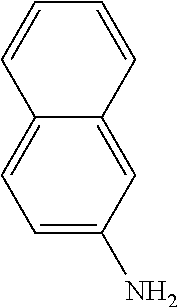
C12=CC=C(N)C=C1C=CC=C2
